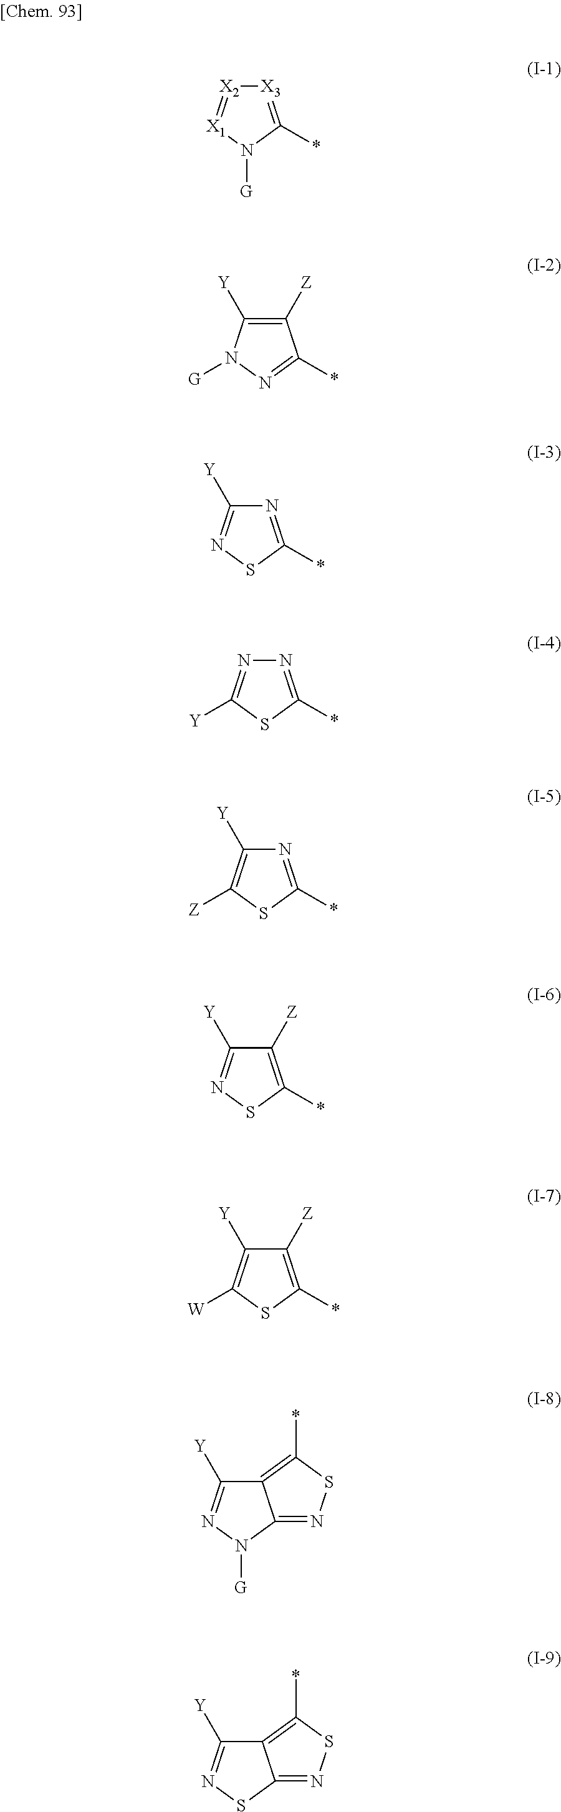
[X3]1=C(*)N([G])[X1]=[X2]1.C1([Z])=C([Y])N([G])N=C1*.N1=C(*)SN=C1[Y].N1=C(*)SC([Y])=N1.N1=C(*)SC([Z])=C1[Y].C1([Z])=C(*)SN=C1[Y].C1([Z])=C(*)SC([W])=C1[Y].C12=C(*)SN=C1N([G])N=C2[Y].C12=C(*)SN=C1SN=C2[Y]
